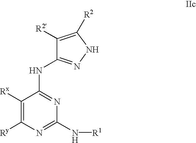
C1([Rx])=C([Ry])N=C(N[R1])N=C1NC1=NNC([R2])=C1[R2]
